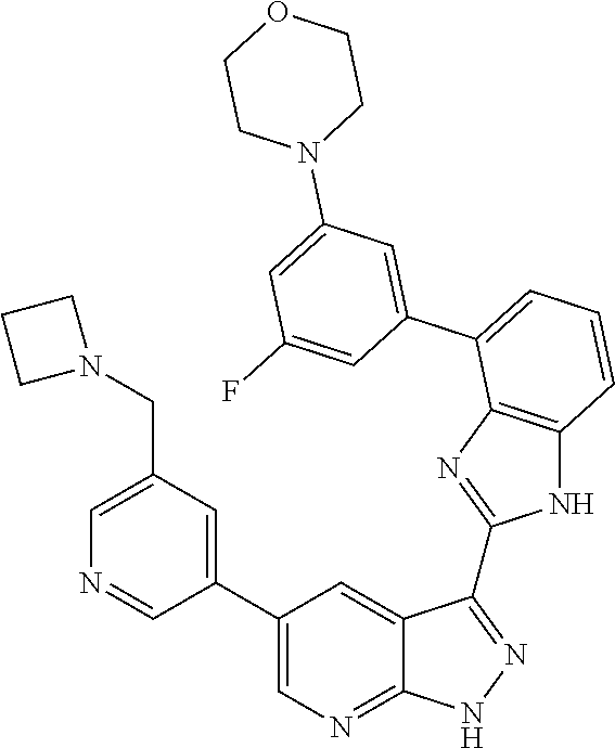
C1=C(CN2CCC2)C=C(C2=CN=C3C(=C2)C(C2=NC4=C(N2)C=CC=C4C2=CC(N4CCOCC4)=CC(F)=C2)=NN3)C=N1
